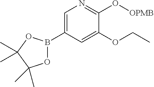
C1(B2OC(C)(C)C(C)(C)O2)=CN=C(O[OPMB])C(OCC)=C1
